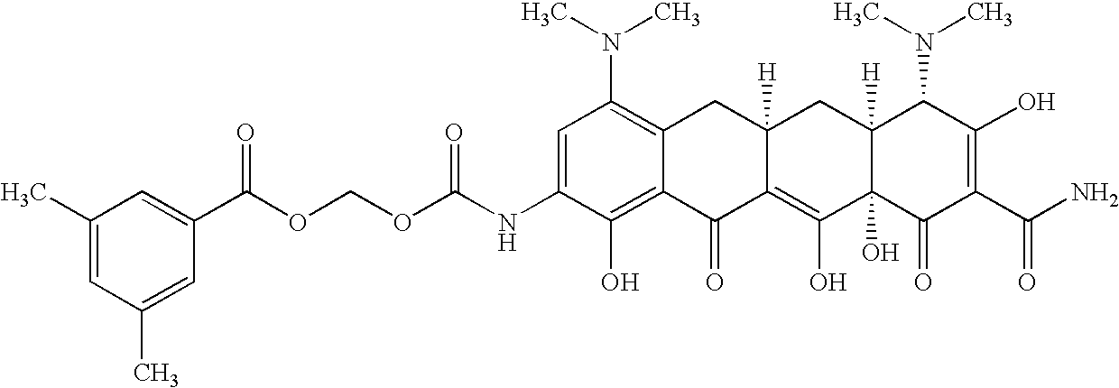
C(OC(NC1=CC(N(C)C)=C2C(=C1O)C(=O)C1=C(O)C3(O)C([H])(CC1([H])C2)C(N(C)C)C(O)=C(C(N)=O)C3=O)=O)OC(=O)C1=CC(C)=CC(C)=C1
